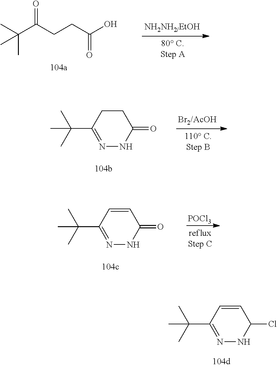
N1=C(C(C)(C)C)C=CC(Cl)N1.CC(C(CCC(O)=O)=O)(C)C.N1=C(C(C)(C)C)CCC(=O)N1.N1=C(C(C)(C)C)C=CC(=O)N1.[POCl3]
